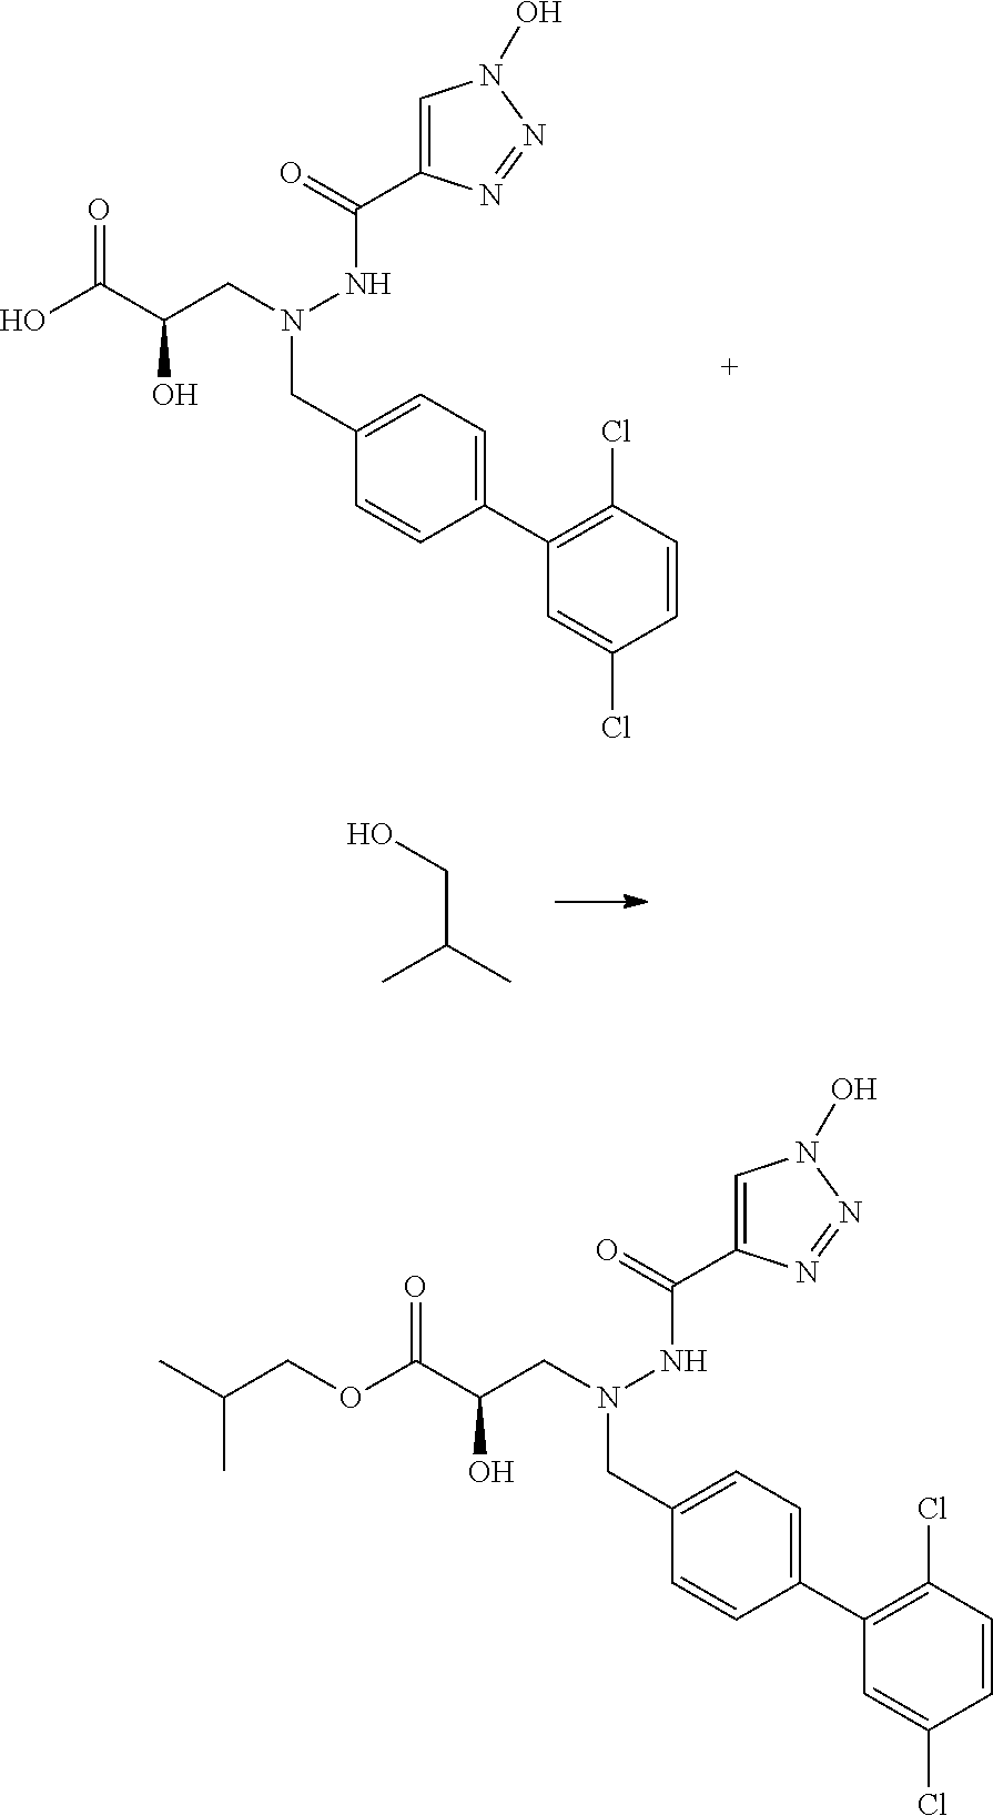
C1=C(Cl)C=CC(Cl)=C1C1=CC=C(CN(CC(C(O)=O)O)NC(C2=CN(O)N=N2)=O)C=C1.C(C(C)C)O.C1=C(Cl)C=CC(Cl)=C1C1=CC=C(CN(CC(C(OCC(C)C)=O)O)NC(C2=CN(O)N=N2)=O)C=C1
